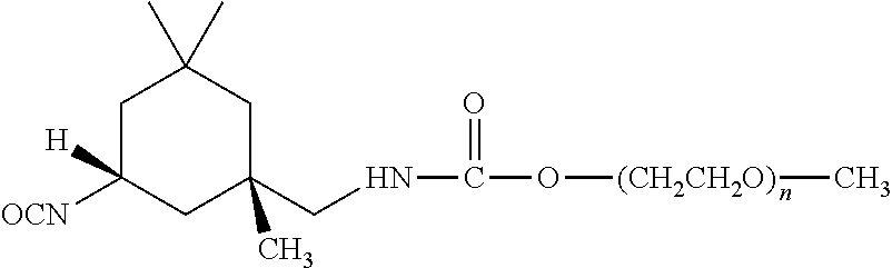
O([(CH2CH2O)]C)C(NCC1(C)CC(C)(C)CC([H])([OCN])C1)=O
